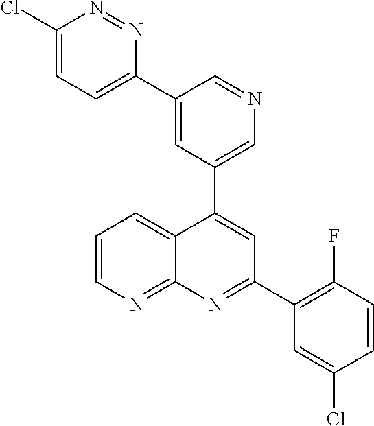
C1=C(C2=CC=C(Cl)N=N2)C=NC=C1C1=CC(C2=C(F)C=CC(Cl)=C2)=NC2=NC=CC=C12
